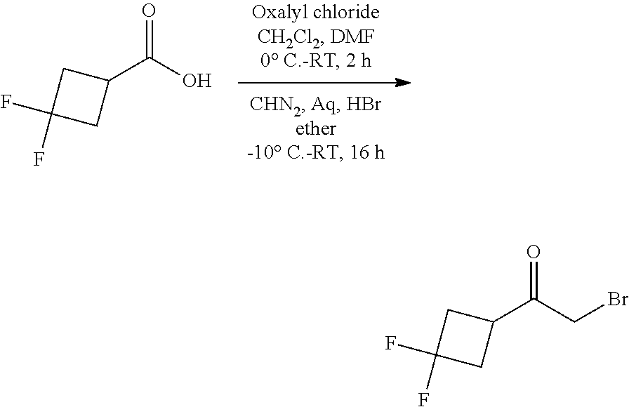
O=C(O)C1CC(F)(F)C1.O=C(CBr)C1CC(F)(F)C1
